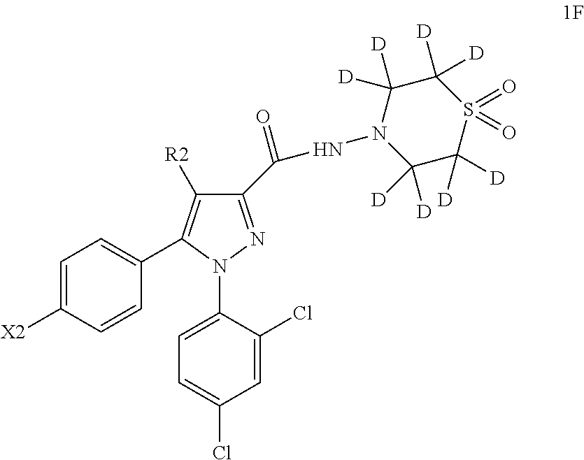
C1(C(=O)NN2C([D])([D])C([D])([D])S(=O)(=O)C([D])([D])C2([D])[D])=NN(C2=CC=C(Cl)C=C2Cl)C(C2=CC=C([X2])C=C2)=C1[R2]
